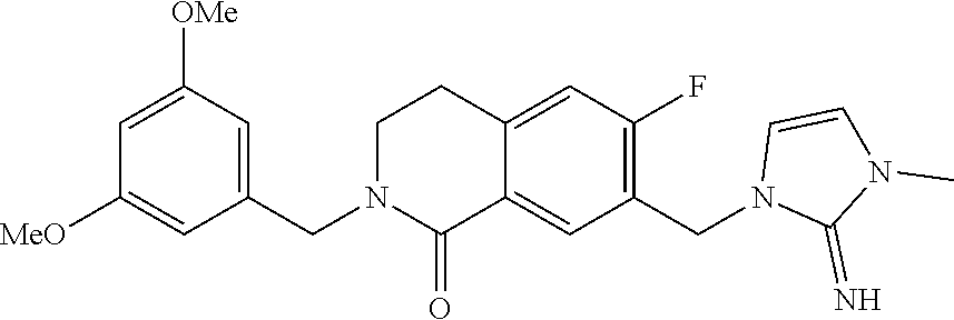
C1([MeO])=CC(CN2C(=O)C3=CC(CN4C(=N)N(C)C=C4)=C(F)C=C3CC2)=CC([OMe])=C1
